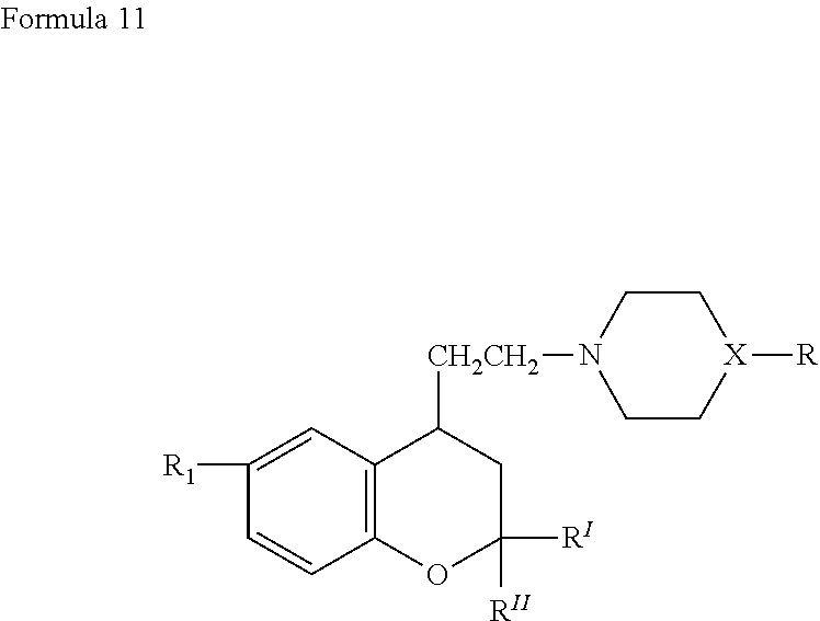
[R1]C1=CC2=C(C=C1)OC([RII])([RI])CC2[CH2CH2]N1CC[X]([R])CC1
